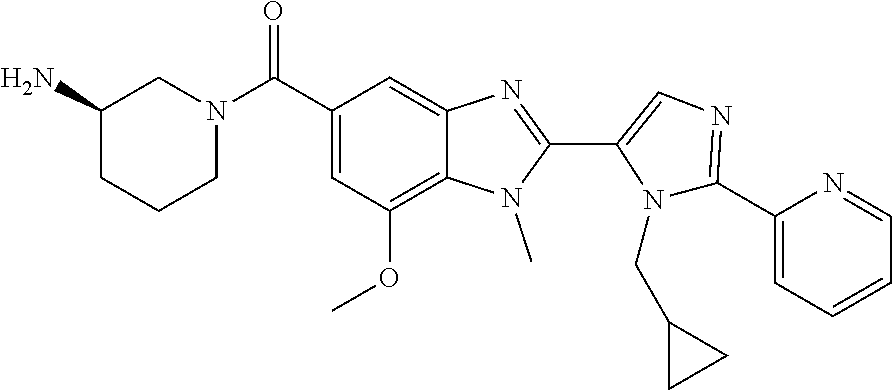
N1=C(C2=CC=CC=N2)N(CC2CC2)C(C2=NC3=CC(C(N4CCCC(N)C4)=O)=CC(OC)=C3N2C)=C1
